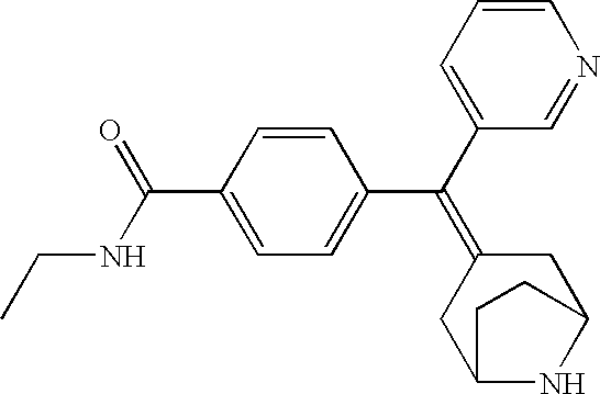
C(C1=CC=C(C(C2=CC=CN=C2)=C2CC3NC(C2)CC3)C=C1)(NCC)=O
